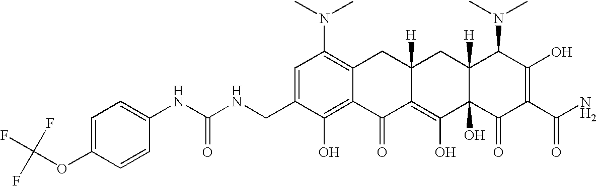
C1=C(CNC(NC2=CC=C(OC(F)(F)F)C=C2)=O)C(O)=C2C(=C1N(C)C)CC1([H])C(=C(O)C3(O)C([H])(C1)C(N(C)C)C(O)=C(C(N)=O)C3=O)C2=O
